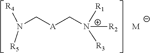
N(C[A]C[N+]([R2])([R1])[R3])([R4])[R5].[M]
